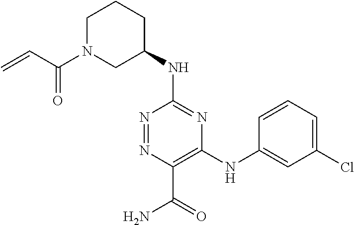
C1(NC2CCCN(C(=O)C=C)C2)=NC(NC2=CC(Cl)=CC=C2)=C(C(=O)N)N=N1
